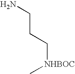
C(CC[NHBOC]C)N
